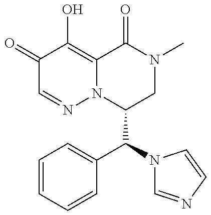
C1(=O)C=NN2C(=C1O)C(=O)N(C)CC2C(N1C=NC=C1)C1=CC=CC=C1
